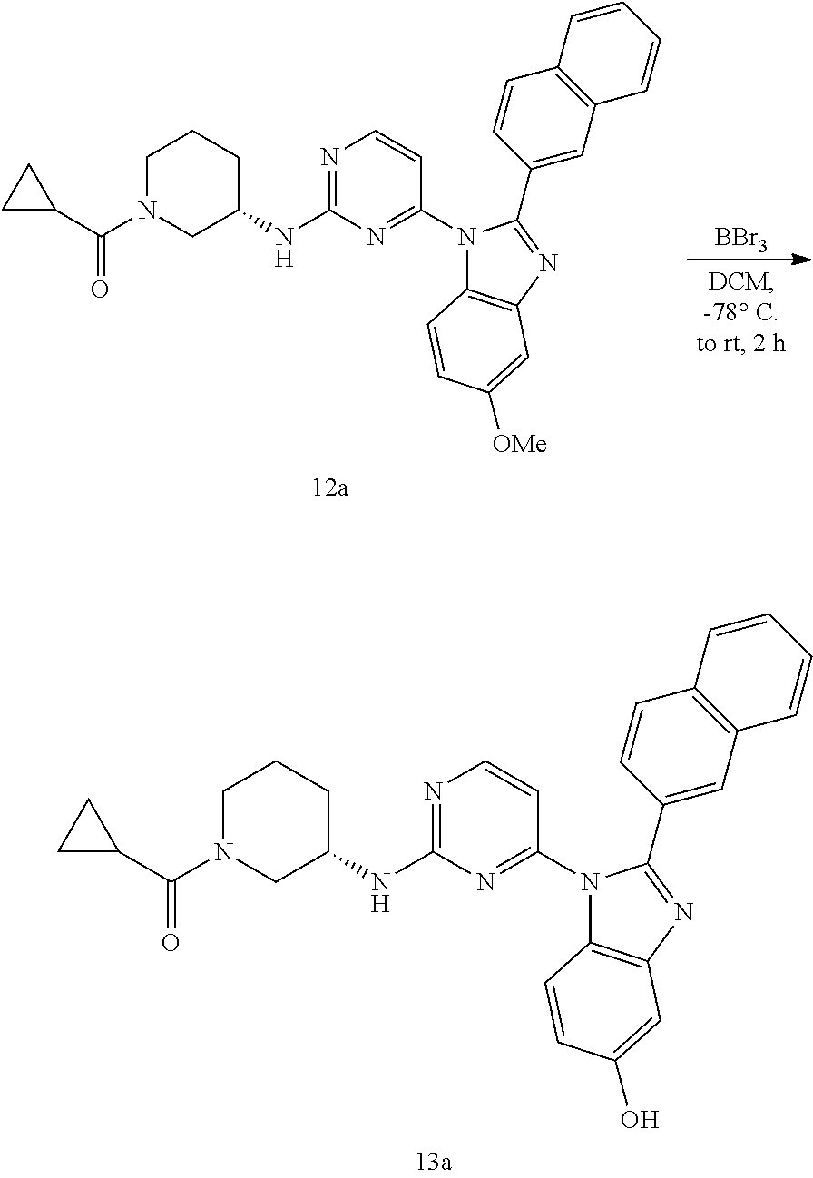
N1=C(NC2CCCN(C(C3CC3)=O)C2)N=C(N2C3=C(N=C2C2=CC4=C(C=C2)C=CC=C4)C=C([OMe])C=C3)C=C1.[BBr3].N1=C(NC2CCCN(C(C3CC3)=O)C2)N=C(N2C3=C(N=C2C2=CC4=C(C=C2)C=CC=C4)C=C(O)C=C3)C=C1
